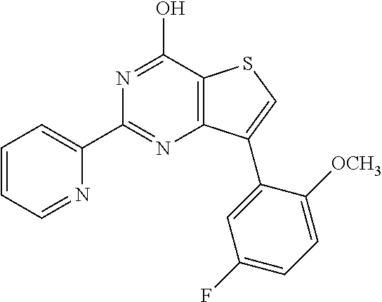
C1(C2=NC3=C(C(O)=N2)SC=C3C2=CC(F)=CC=C2[OCH3])=CC=CC=N1
